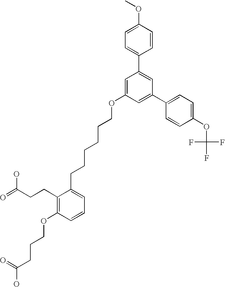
C1(C2=CC(C3=CC=C(OC(F)(F)F)C=C3)=CC(OCCCCCCC3=CC=CC(OCCCC(O)=O)=C3CCC(=O)O)=C2)=CC=C(OC)C=C1
